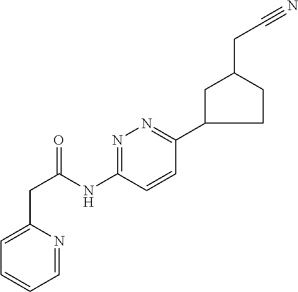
C1C(C2=NN=C(NC(CC3=CC=CC=N3)=O)C=C2)CCC1CC#N
